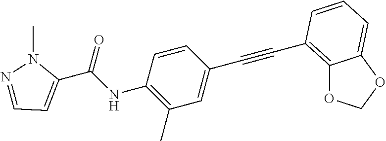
C1=CC(NC(C2=CC=NN2C)=O)=C(C)C=C1C#CC1=C2OCOC2=CC=C1
